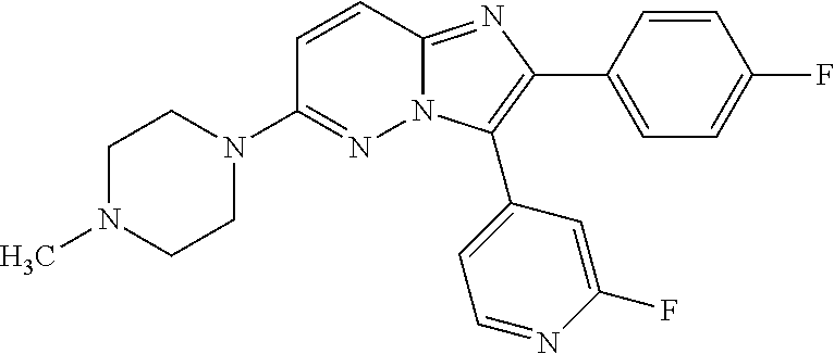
C1(N2CCN(C)CC2)=NN2C(=NC(C3=CC=C(F)C=C3)=C2C2=CC=NC(F)=C2)C=C1
